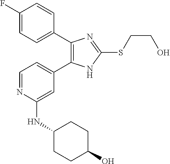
C1=NC(NC2CCC(O)CC2)=CC(C2=C(C3=CC=C(F)C=C3)N=C(SCCO)N2)=C1
